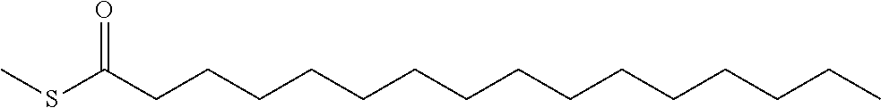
CSC(CCCCCCCCCCCCCCC)=O
